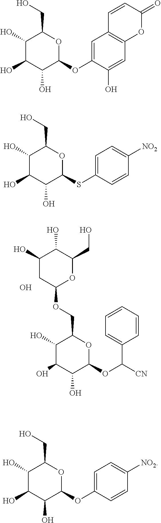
O.C1(O)C(O)C(O)C(OC([CN])C2=CC=CC=C2)OC1COC1OC(CO)C(O)C(O)C1.C1(O)C(O)C(O)C(OC2=CC3=C(C=C2O)OC(=O)C=C3)OC1CO.C1(O)C(O)C(O)C(SC2=CC=C([NO2])C=C2)OC1CO.C1(O)C(O)C(O)C(OC2=CC=C([NO2])C=C2)OC1CO
